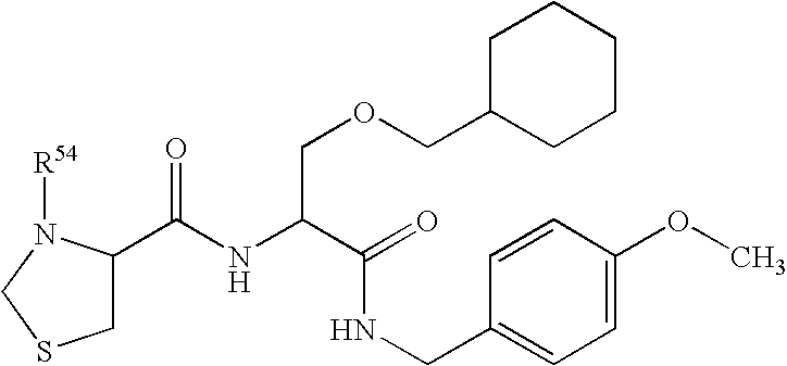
C1(C(NC(C(=O)NCC2=CC=C(OC)C=C2)COCC2CCCCC2)=O)CSCN1[R54]
